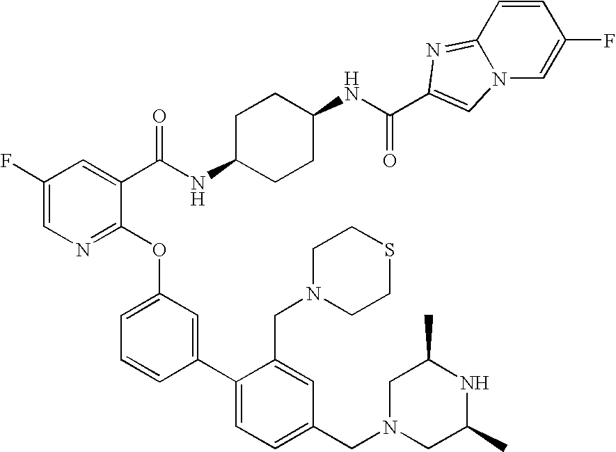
C1(F)=CN=C(OC2=CC=CC(C3=CC=C(CN4CC(C)NC(C)C4)C=C3CN3CCSCC3)=C2)C(C(NC2CCC(NC(=O)C3=CN4C(=N3)C=CC(F)=C4)CC2)=O)=C1
